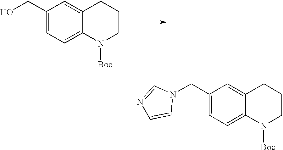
C1CN([Boc])C2=CC=C(CO)C=C2C1.C1CN([Boc])C2=CC=C(CN3C=NC=C3)C=C2C1
